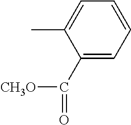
C1=C(C)C(C(=O)[CH3O])=CC=C1
